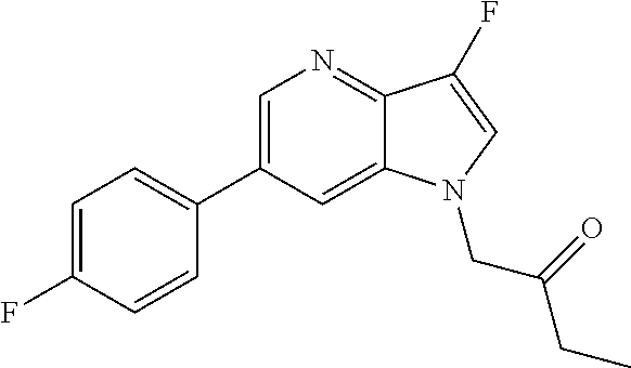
C1=C(C2=CC=C(F)C=C2)C=C2C(=N1)C(F)=CN2CC(CC)=O
